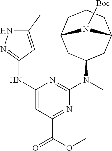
N(C1=NNC(C)=C1)C1=CC(C(OC)=O)=NC(N(C)C2CC3CCCC(C2)N3[Boc])=N1
